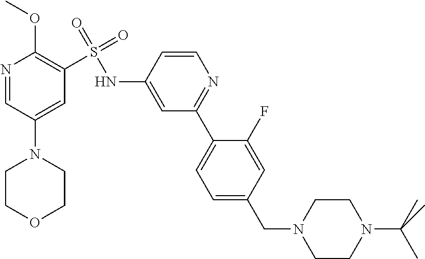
N1=CC(N2CCOCC2)=CC(S(=O)(=O)NC2=CC(C3=CC=C(CN4CCN(C(C)(C)C)CC4)C=C3F)=NC=C2)=C1OC
